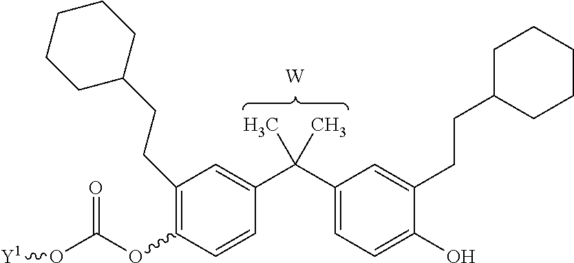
[W].C1(CCC2CCCCC2)=C(OC(O[Y1])=O)C=CC(C(C2=CC=C(O)C(CCC3CCCCC3)=C2)(C)C)=C1
